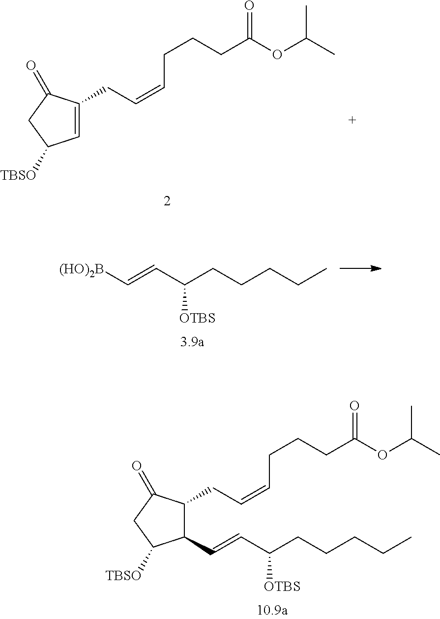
C1=C(CC=CCCCC(OC(C)C)=O)C(=O)CC1[TBSO].C1(C=CC(CCCCC)[OTBS])C(CC=CCCCC(OC(C)C)=O)C(=O)CC1[TBSO].C(CC)CCC(C=C[(HO)2B])[OTBS]
